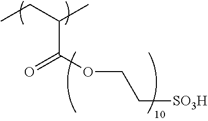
CCC(C)C(OCC[SO3H])=O
